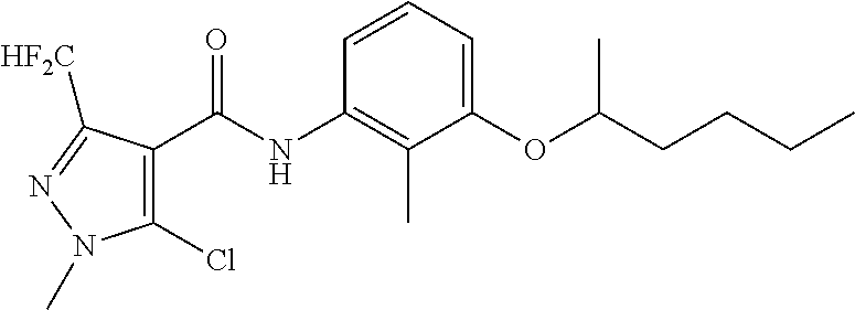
C1(OC(CCCC)C)=CC=CC(NC(=O)C2=C(Cl)N(C)N=C2[HF2C])=C1C
